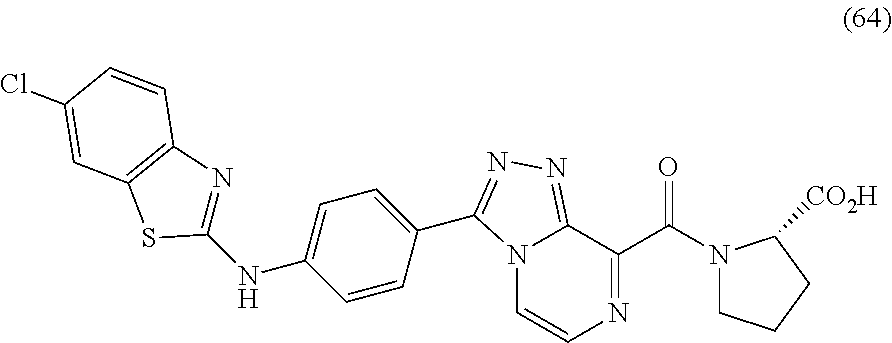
N12C=CN=C(C(N3CCCC3[CO2H])=O)C1=NN=C2C1=CC=C(NC2=NC3=C(S2)C=C(Cl)C=C3)C=C1
